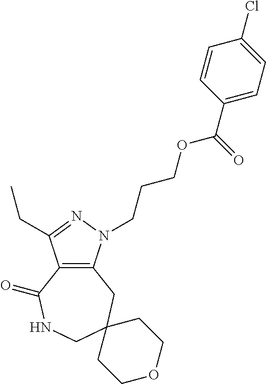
C12=C(N(CCCOC(C3=CC=C(Cl)C=C3)=O)N=C1CC)CC1(CNC2=O)CCOCC1
